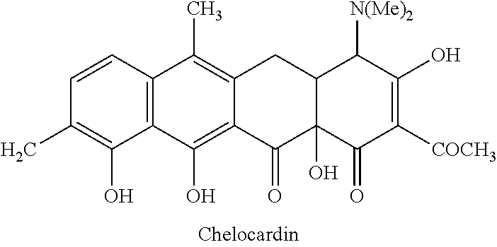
C1=CC(C)=C(O)C2=C1C(C)=C1C(=C2O)C(=O)C2(O)C(C1)C([N(Me)2])C(O)=C([COCH3])C2=O
